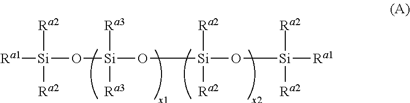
[Ra1][Si]([Ra2])([Ra2])O[Si]([Ra3])([Ra3])O[Si]([Ra2])([Ra2])O[Si]([Ra2])([Ra2])[Ra1]
